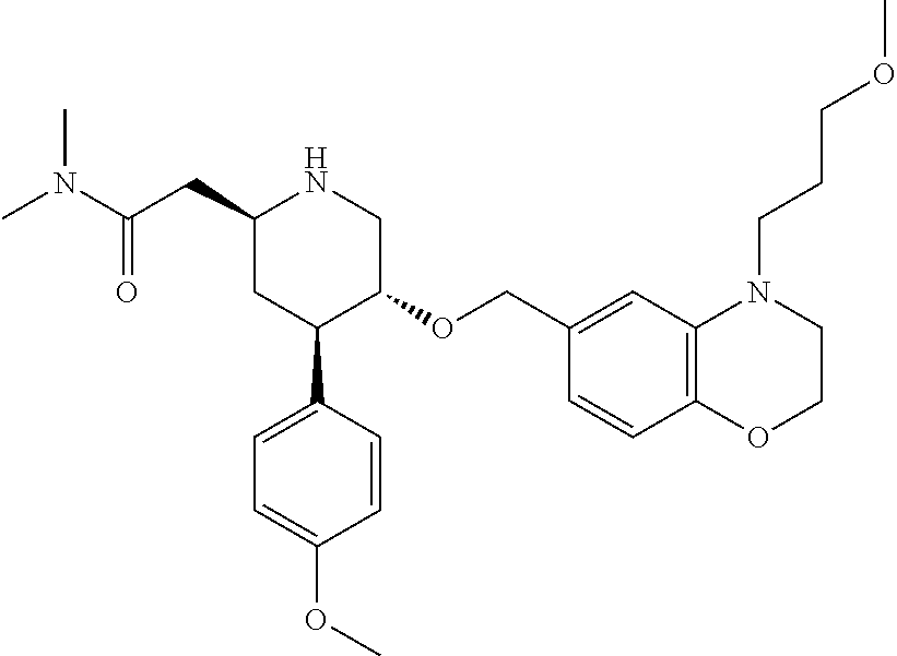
C1(CC(N(C)C)=O)CC(C2=CC=C(OC)C=C2)C(OCC2=CC3=C(C=C2)OCCN3CCCOC)CN1
